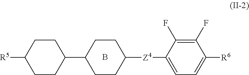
B.[R5]C1CCC(C2CCC([Z4]C3=CC=C([R6])C(F)=C3F)CC2)CC1
